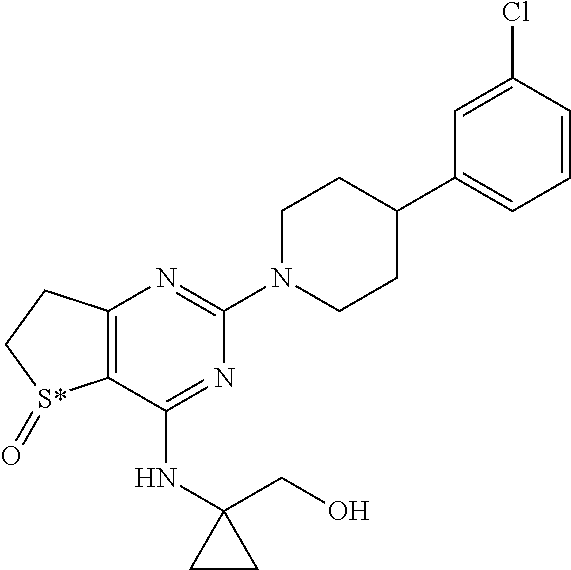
N1=C(NC2(CO)CC2)C2=C(N=C1N1CCC(C3=CC=CC(Cl)=C3)CC1)CC[S*]2=O
